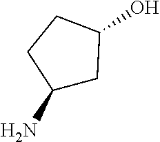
NC1CC(O)CC1
